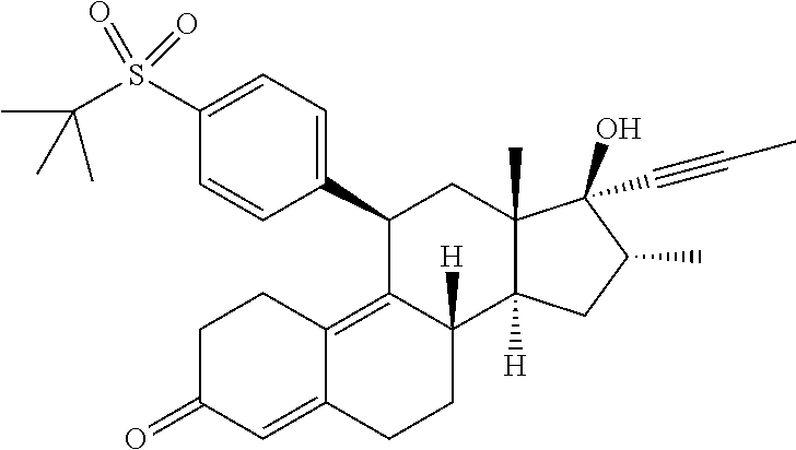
C1(S(C(C)(C)C)(=O)=O)=CC=C(C2C3=C4C(=CC(=O)CC4)CCC3([H])C3([H])C(C)(C2)C(O)(C#CC)C(C)C3)C=C1
